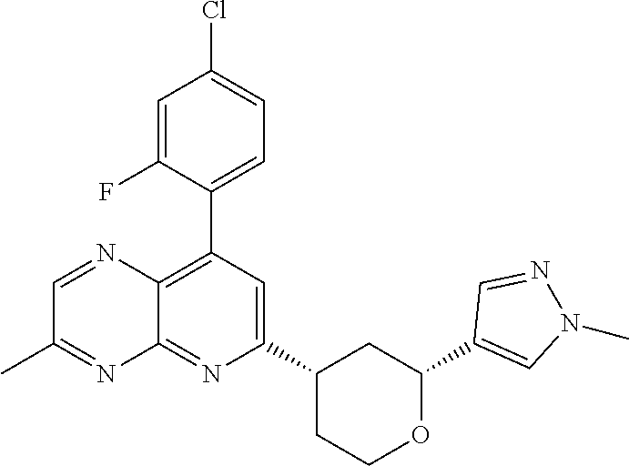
C1(C2=CN(C)N=C2)OCCC(C2=CC(C3=CC=C(Cl)C=C3F)=C3C(=N2)N=C(C)C=N3)C1
